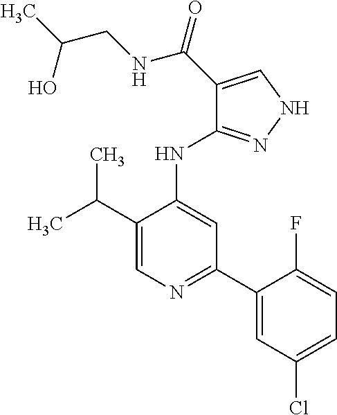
N(C1=CC(C2=CC(Cl)=CC=C2F)=NC=C1C(C)C)C1=NNC=C1C(=O)NCC(C)O
